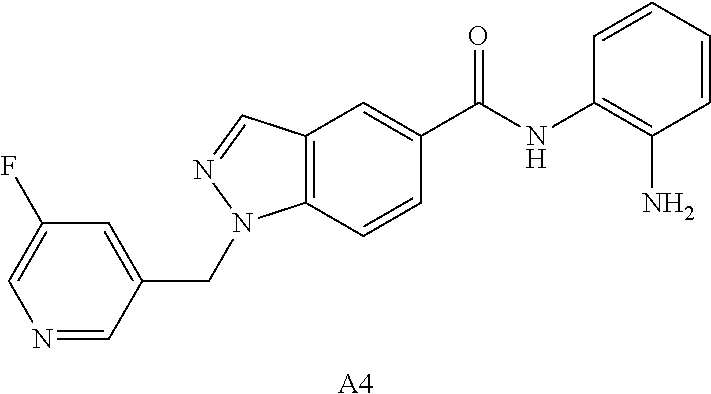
C12=C(C=CC(C(=O)NC3=C(N)C=CC=C3)=C1)N(CC1=CC(F)=CN=C1)N=C2.[A4]
